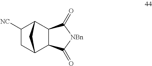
C1([NC])CC2C3C(C1C2)C(=O)[NBn]C3=O
